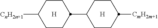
C1CC(C2CCC([CmH2m+1])CC2)CCC1[CnH2n+1].[H].[H]
